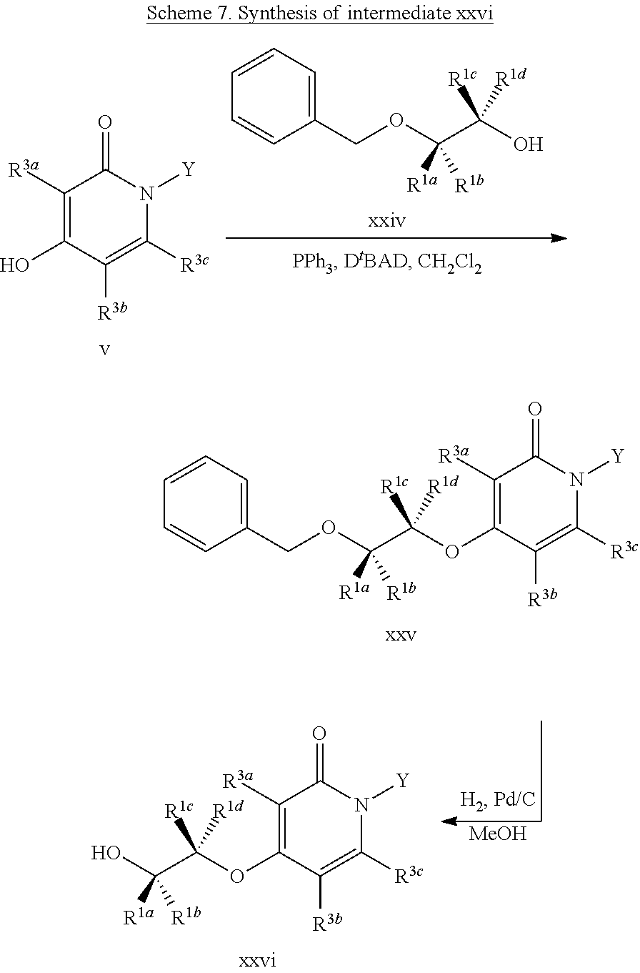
O(C(C([R1c])([R1d])OC1=C([R3a])C(=O)N([Y])C([R3c])=C1[R3b])([R1a])[R1b])CC1=CC=CC=C1.C1([R3a])=C(O)C([R3b])=C([R3c])N([Y])C1=O.O(C(C(O)([R1c])[R1d])([R1a])[R1b])CC1=CC=CC=C1.OC(C(OC1=C([R3a])C(=O)N([Y])C([R3c])=C1[R3b])([R1c])[R1d])([R1a])[R1b].[MeOH]
